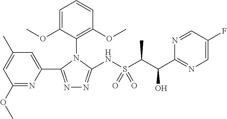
C1=C(C)C=C(C2=NN=C(NS(C(C(C3=NC=C(F)C=N3)O)C)(=O)=O)N2C2=C(OC)C=CC=C2OC)N=C1OC
